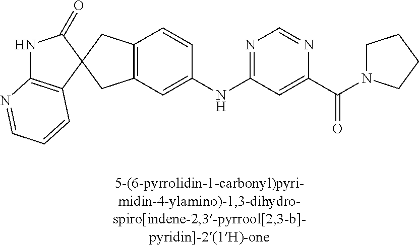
N1C2=C(C=CC=N2)C2(C1=O)CC1=C(C2)C=C(NC2=NC=NC(C(=O)N3CCCC3)=C2)C=C1
